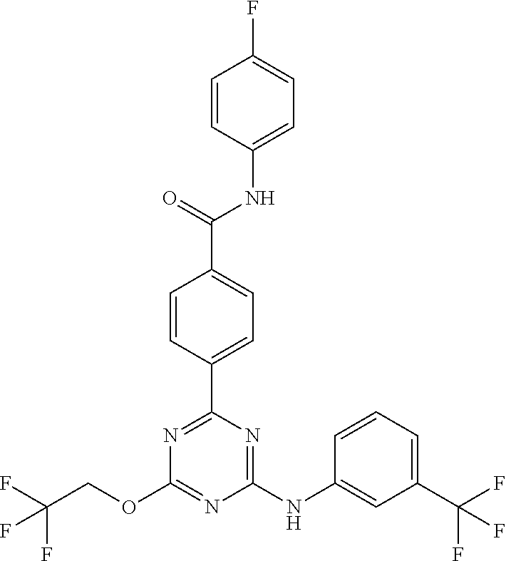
C1(C(=O)NC2=CC=C(F)C=C2)=CC=C(C2=NC(OCC(F)(F)F)=NC(NC3=CC(C(F)(F)F)=CC=C3)=N2)C=C1
